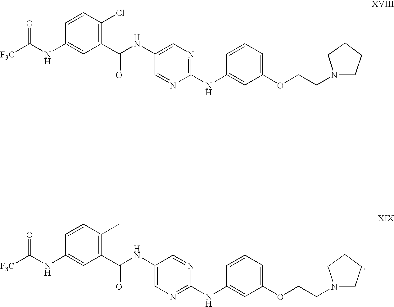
[F3C]C(NC1=CC(C(NC2=CN=C(NC3=CC(OCCN4CCCC4)=CC=C3)N=C2)=O)=C(C)C=C1)=O.[F3C]C(NC1=CC(C(NC2=CN=C(NC3=CC(OCCN4CCCC4)=CC=C3)N=C2)=O)=C(Cl)C=C1)=O
